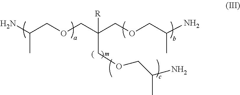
NC(COCC(COCC(N)C)([R])COCC(N)C)C
